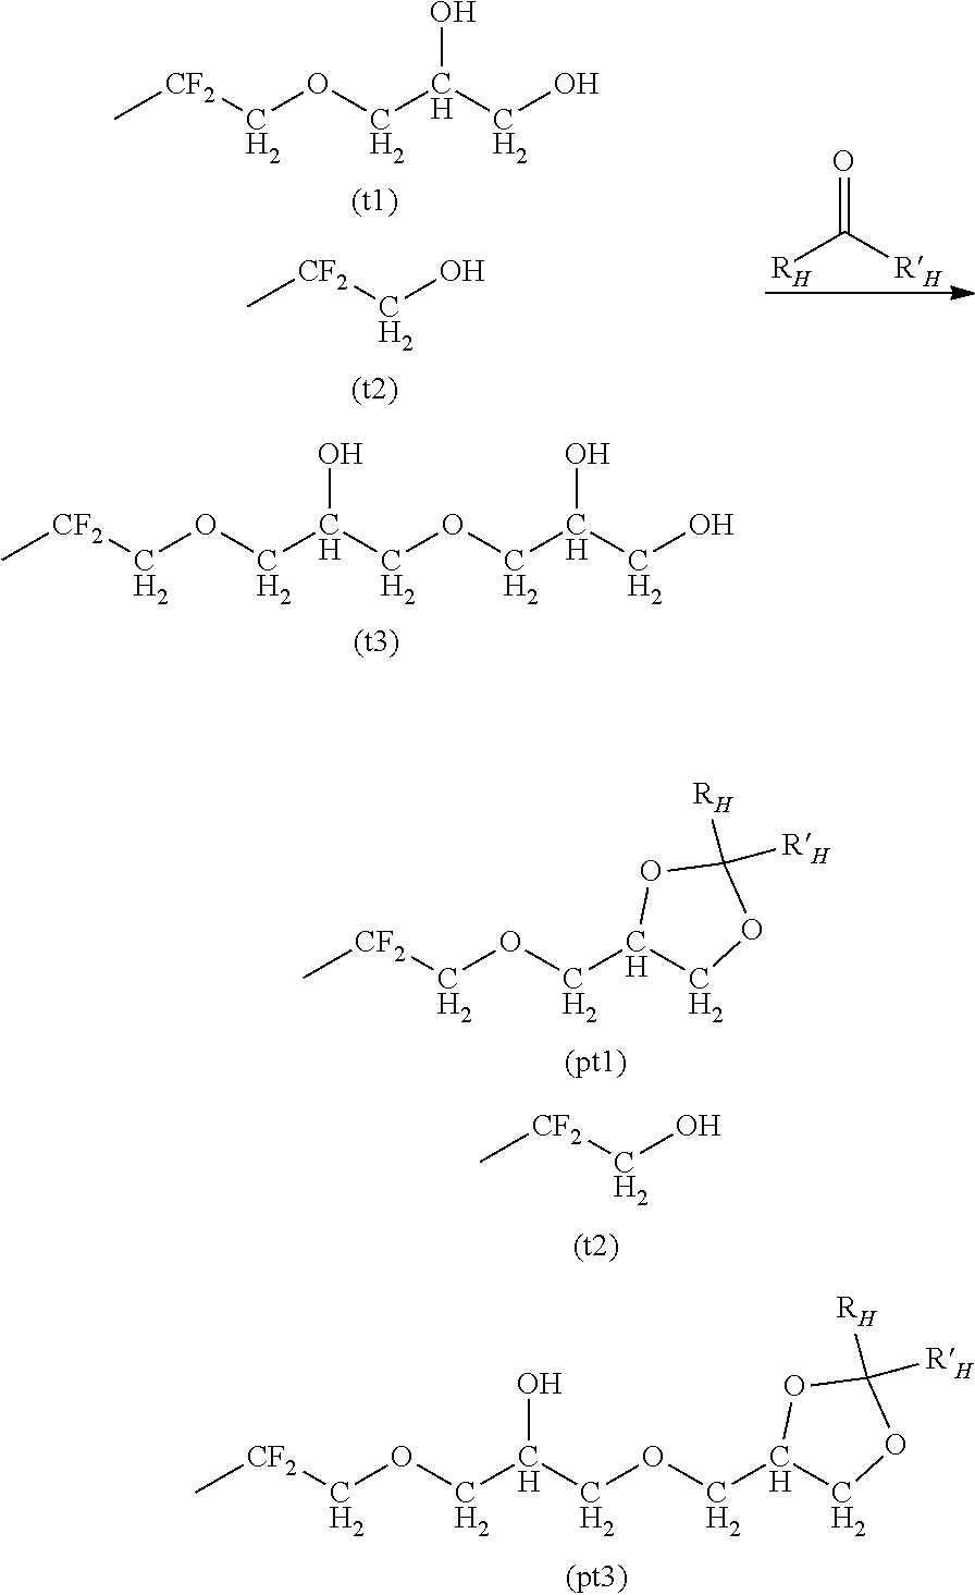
C[CF2]COCC(O)CO.C[CF2]CO.C[CF2]COCC(O)COCC(CO)O.[RH]C([RH])=O.C[CF2]COCC1COC([RH])([RH])O1.C[CF2]CO.C[CF2]COCC(O)COCC1COC([RH])([RH])O1
